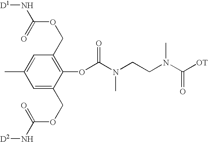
CC1=CC(COC(=O)N[D1])=C(OC(N(C)CCN(C([OT])=O)C)=O)C(COC(=O)N[D2])=C1
